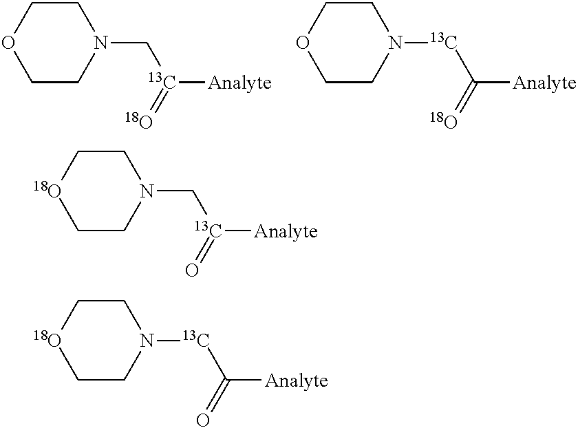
N1(C[13C]([Analyte])=[18O])CCOCC1.N1([13C]C([Analyte])=[18O])CCOCC1.N1(C[13C]([Analyte])=O)CC[18O]CC1.N1([13C]C([Analyte])=O)CC[18O]CC1
